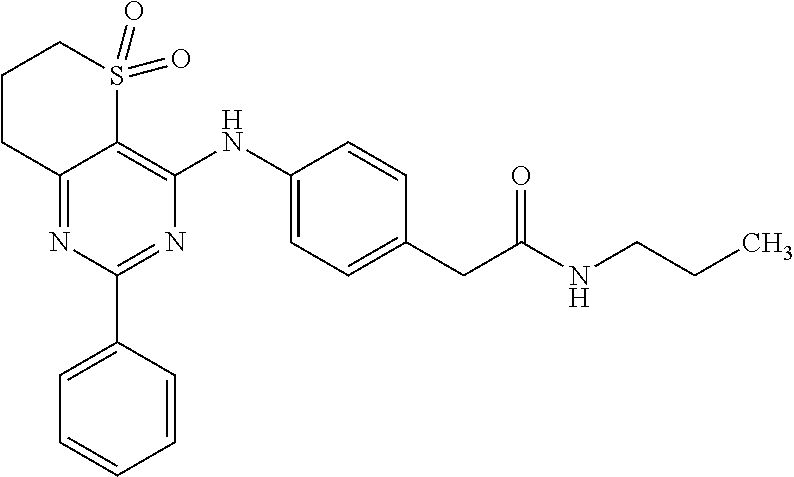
N1=C(C2=CC=CC=C2)N=C2C(=C1NC1=CC=C(CC(NCCC)=O)C=C1)S(=O)(=O)CCC2
